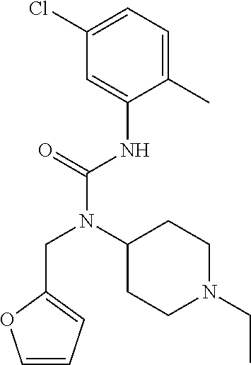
C1(C)=CC=C(Cl)C=C1NC(N(C1CCN(CC)CC1)CC1=CC=CO1)=O
